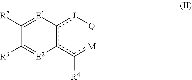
c1([R4])[M][Q][J]c2c1[E2]=C([R3])C([R2])=[E1]2
